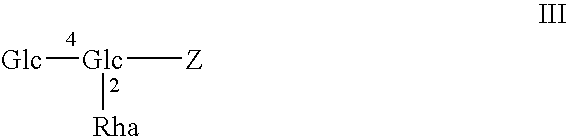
[Glc]([Rha])([Z])[Glc]
